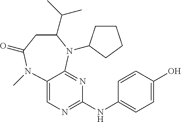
C12=CN=C(NC3=CC=C(O)C=C3)N=C1N(C1CCCC1)C(C(C)C)CC(=O)N2C
